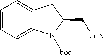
C1=CC=C2C(=C1)CC(C[OTs])N2[boc]
